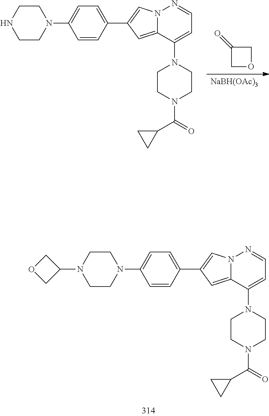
N12C(=CC(C3=CC=C(N4CCN(C5COC5)CC4)C=C3)=C1)C(N1CCN(C(=O)C3CC3)CC1)=CC=N2.[NaBH(OAc)3].N12C(=CC(C3=CC=C(N4CCNCC4)C=C3)=C1)C(N1CCN(C(=O)C3CC3)CC1)=CC=N2.C1OCC1=O
